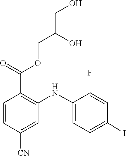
C1=C(NC2=C(C(OCC(O)CO)=O)C=CC([CN])=C2)C(F)=CC(I)=C1
